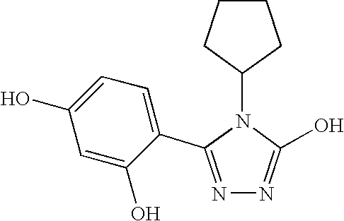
N1=C(C2=CC=C(O)C=C2O)N(C2CCCC2)C(O)=N1
